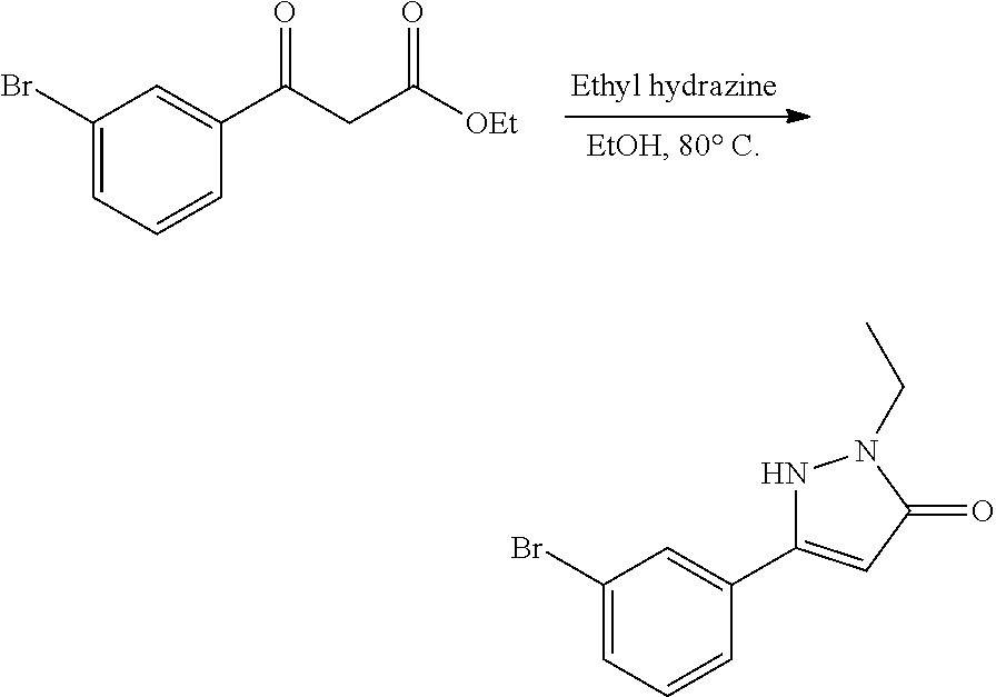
C1(Br)=CC=CC(C(CC([OEt])=O)=O)=C1.C1(Br)=CC=CC(C2=CC(=O)N(CC)N2)=C1
